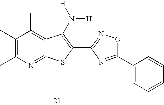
C1(C)=C(C)N=C2C(=C1C)C(N([H])[H])=C(C1=NOC(C3=CC=CC=C3)=N1)S2
